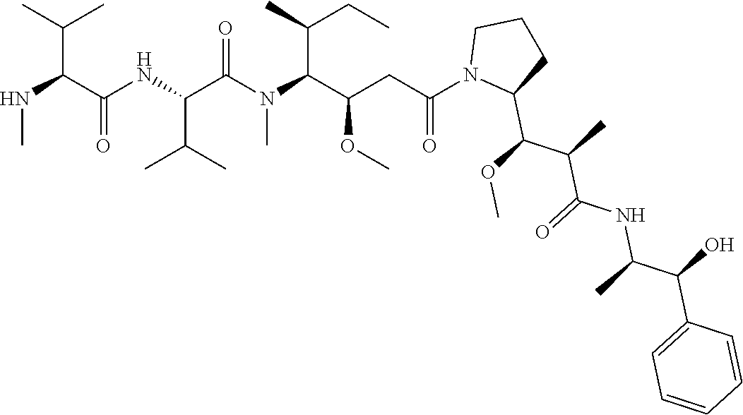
N(C(C(NC(C(N(C(C(CC(N1C(C(OC)C(C)C(=O)NC(C(O)C2=CC=CC=C2)C)CCC1)=O)OC)C(C)CC)C)=O)C(C)C)=O)C(C)C)C
